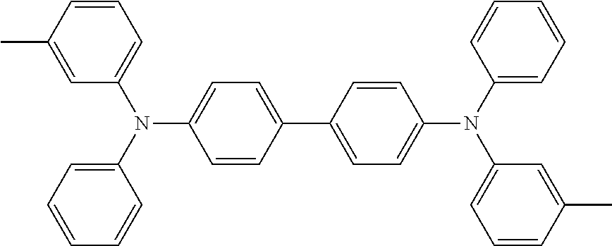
C1=C(C)C=CC=C1N(C1=CC=CC=C1)C1=CC=C(C2=CC=C(N(C3=CC=CC=C3)C3=CC=CC(C)=C3)C=C2)C=C1
